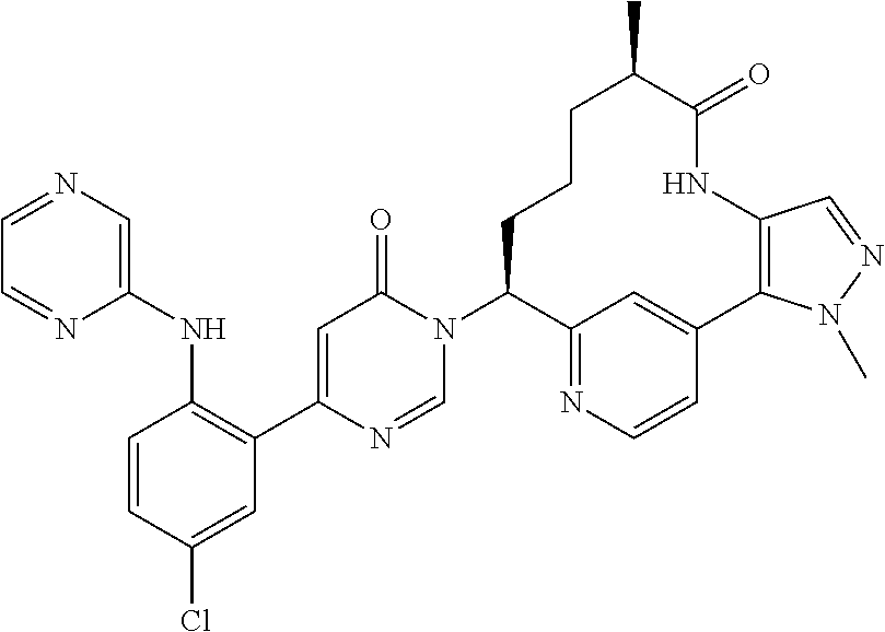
C1=CC(Cl)=CC(C2=CC(=O)N(C3CCCC(C)C(=O)NC4=C(C5=CC3=NC=C5)N(C)N=C4)C=N2)=C1NC1=CN=CC=N1
